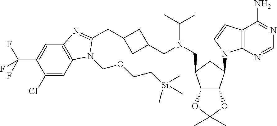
C1(Cl)=CC2=C(C=C1C(F)(F)F)N=C(CC1CC(CN(CC3C4C(C(N5C6=C(C(N)=NC=N6)C=C5)C3)OC(C)(C)O4)C(C)C)C1)N2COCC[Si](C)(C)C
